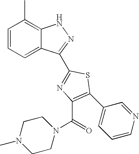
C1=CC=C2C(=C1C)NN=C2C1=NC(C(N2CCN(C)CC2)=O)=C(C2=CC=CN=C2)S1
